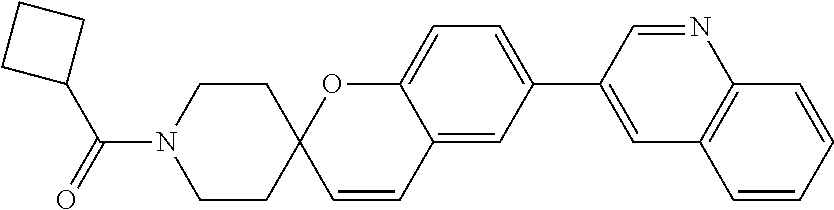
C1=CC=CC2=C1C=C(C1=CC=C3C(=C1)C=CC1(O3)CCN(C(=O)C3CCC3)CC1)C=N2
